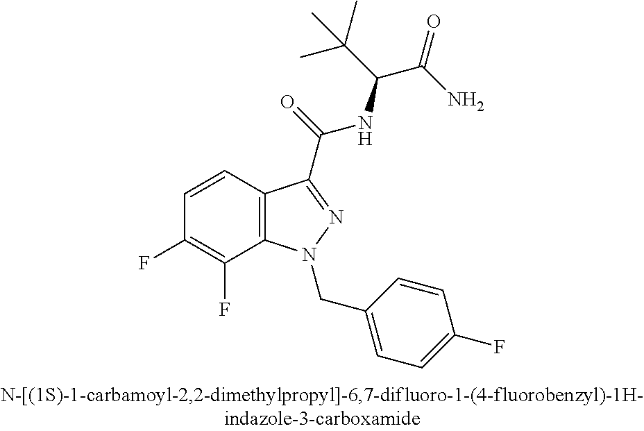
C1=CC2=C(C(F)=C1F)N(CC1=CC=C(F)C=C1)N=C2C(=O)NC(C(=O)N)C(C)(C)C
